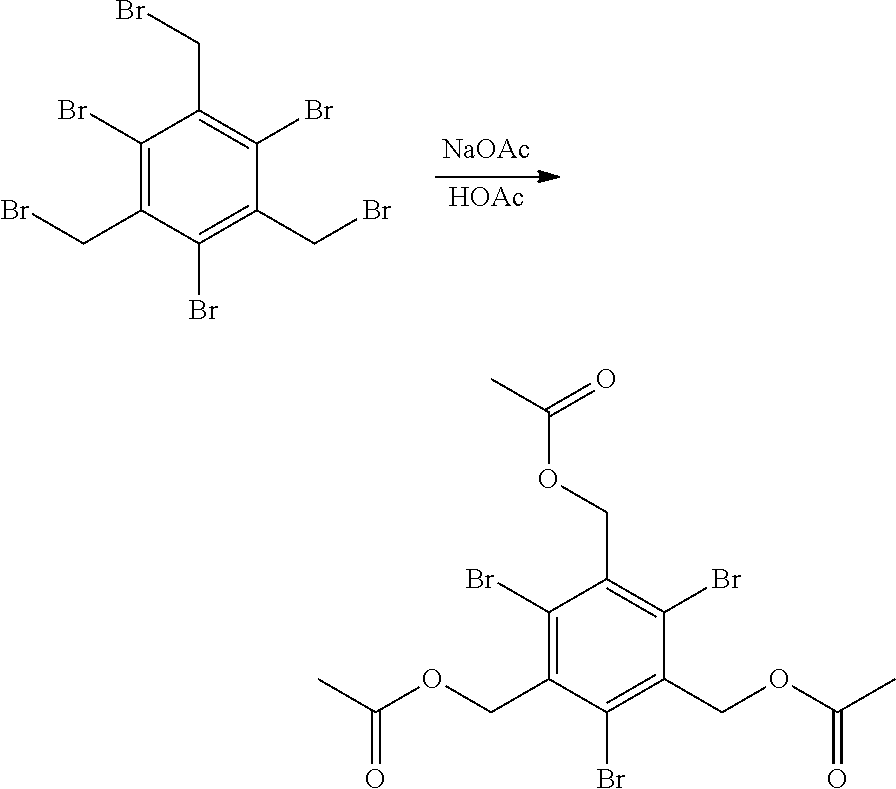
[HOAc].C1(Br)=C(CBr)C(Br)=C(CBr)C(Br)=C1CBr.[NaOAc].C1(Br)=C(COC(=O)C)C(Br)=C(COC(=O)C)C(Br)=C1COC(=O)C
